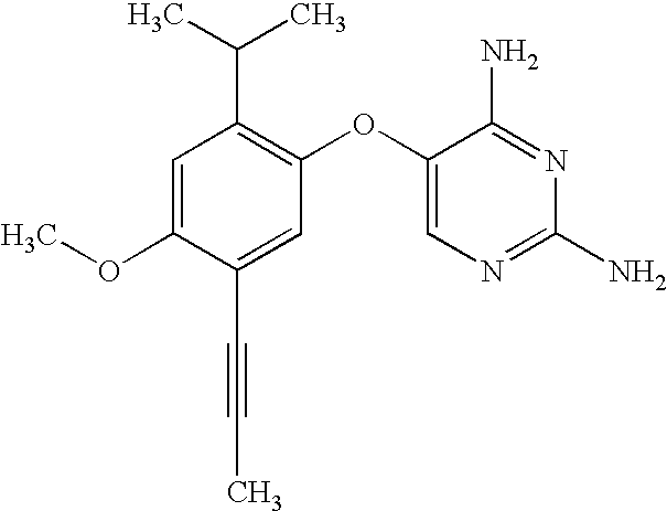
C1=C(OC)C(C#CC)=CC(OC2=CN=C(N)N=C2N)=C1C(C)C
